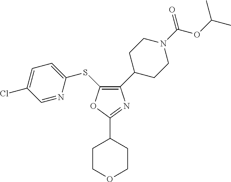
C1(C2CCN(C(=O)OC(C)C)CC2)=C(SC2=CC=C(Cl)C=N2)OC(C2CCOCC2)=N1
